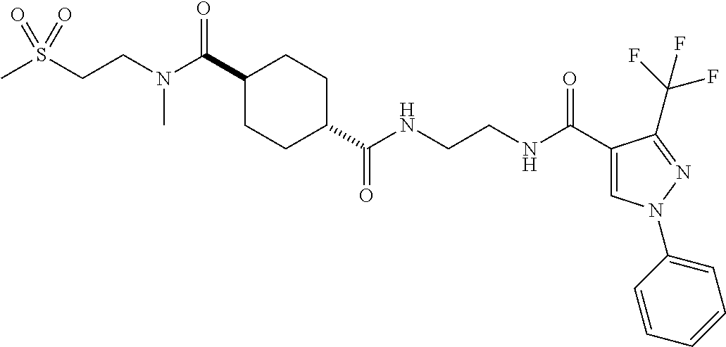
C1(C(=O)N(CCS(C)(=O)=O)C)CCC(C(NCCNC(C2=CN(C3=CC=CC=C3)N=C2C(F)(F)F)=O)=O)CC1
